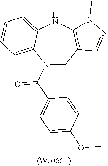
N1(C(C2=CC=C(OC)C=C2)=O)CC2=C(NC3=CC=CC=C13)N(C)N=C2
